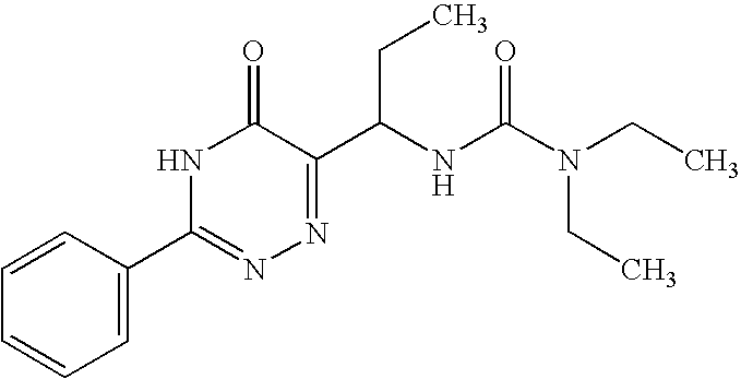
N1C(=O)C(C(NC(N(CC)CC)=O)CC)=NN=C1C1=CC=CC=C1
